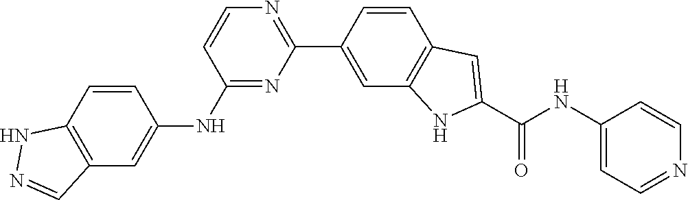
N(C1=CC=NC=C1)C(C1=CC2=C(C=C(C3=NC=CC(NC4=CC5=C(C=C4)NN=C5)=N3)C=C2)N1)=O
